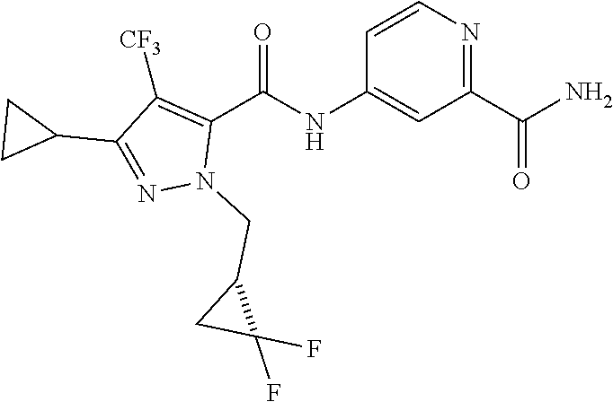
C1=CN=C(C(N)=O)C=C1NC(C1=C([CF3])C(C2CC2)=NN1CC1CC1(F)F)=O
